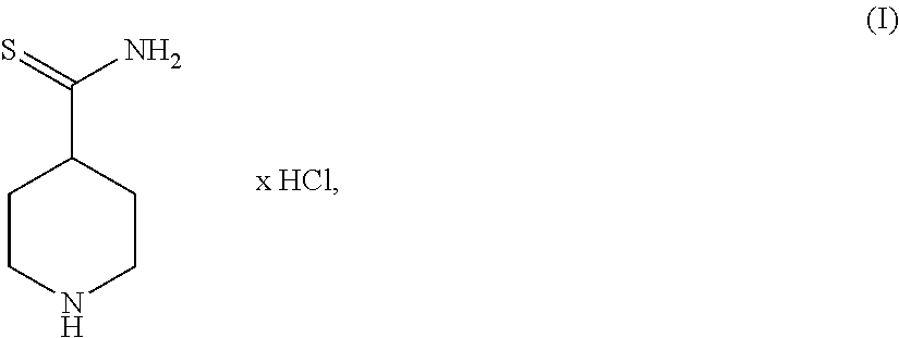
C1CNCCC1C(=S)N
